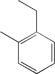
C1=CC=CC(CC)=C1C
